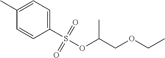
C1=C(C)C=CC(S(OC(COCC)C)(=O)=O)=C1
